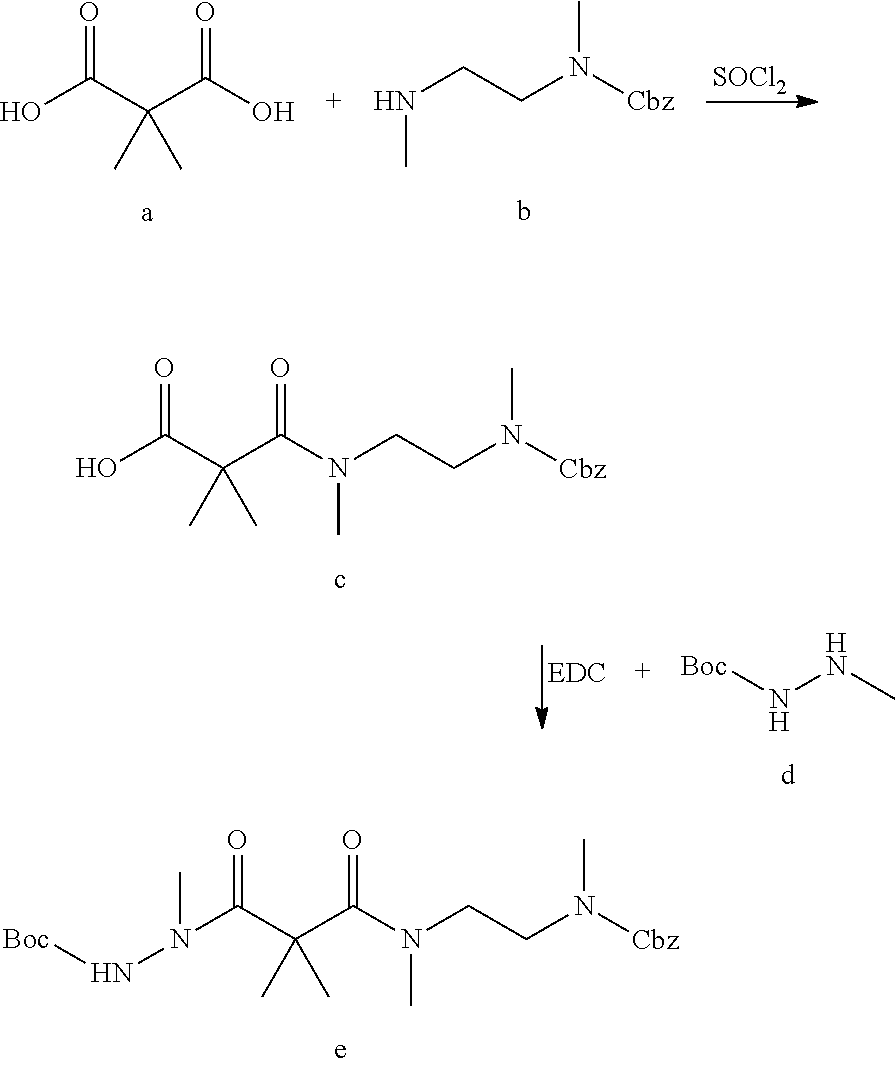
[SOCl2].OC(C(C(O)=O)(C)C)=O.N(CCN([Cbz])C)C.OC(C(C(N(CCN([Cbz])C)C)=O)(C)C)=O.N(C(C(C(N(CCN([Cbz])C)C)=O)(C)C)=O)(N[Boc])C.N(NC)[Boc]
